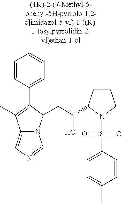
C12=CN=CN1C(CC(C1CCCN1S(C1=CC=C(C)C=C1)(=O)=O)O)C(C1=CC=CC=C1)=C2C
